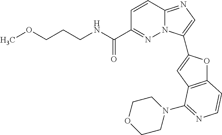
C1=CC2=NC=C(C3=CC4=C(O3)C=CN=C4N3CCOCC3)N2N=C1C(NCCCOC)=O
